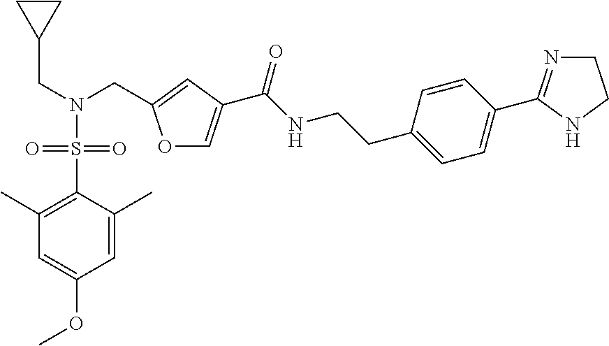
O1C=C(C(NCCC2=CC=C(C3=NCCN3)C=C2)=O)C=C1CN(CC1CC1)S(C1=C(C)C=C(OC)C=C1C)(=O)=O
